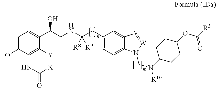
C1=C(O)C(NC([X])=O)=C([Y])C(C(CNC(CC2=CC=C3C(=C2)[V]=[W]N3CN(C2CCC(OC([R3])=O)CC2)[R10])([R8])[R9])O)=C1
